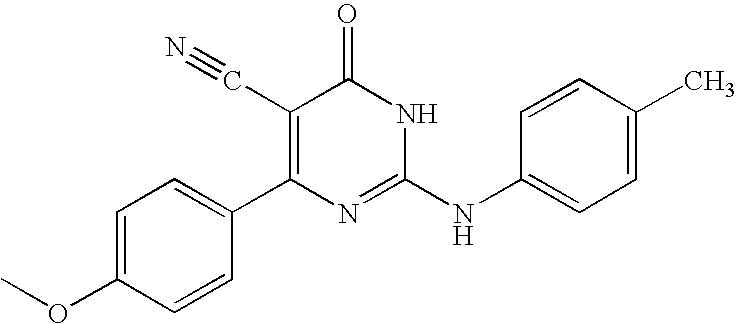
C1=CC(C2=C(C#N)C(=O)NC(NC3=CC=C(C)C=C3)=N2)=CC=C1OC
